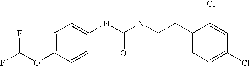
FC(OC1=CC=C(NC(NCCC2=CC=C(Cl)C=C2Cl)=O)C=C1)F
